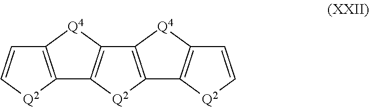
C12=C([Q4]C3=C1[Q2]C1=C3[Q4]C3=C1[Q2]C=C3)C=C[Q2]2
